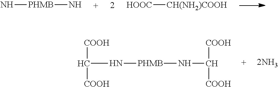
N[PHMB]N.[CH(NH2)COOH][HOOC].C(N[PHMB]NC([COOH])[COOH])([COOH])[COOH]
